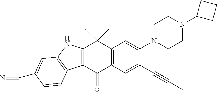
C12=C(C(=O)C3=C(C1(C)C)C=C(N1CCN(C4CCC4)CC1)C(C#CC)=C3)C1=C(N2)C=C(C#N)C=C1
